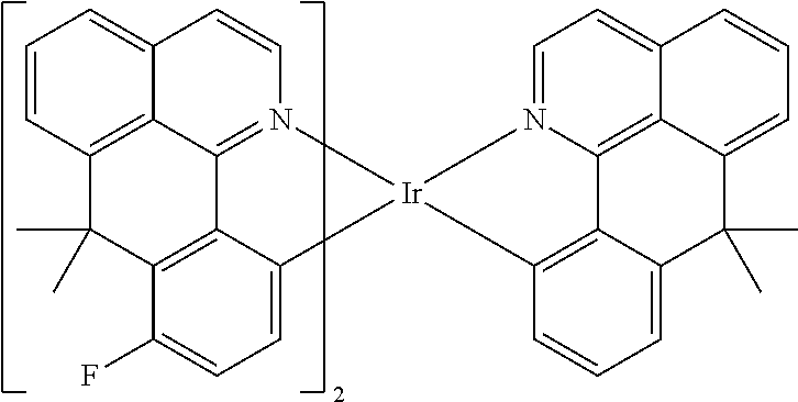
C12=CC=CC3=C1C1=N(C=C2)[Ir]2(C4=CC=C(F)C(=C14)C3(C)C)C1=C3C4=C5C(=CC=N42)C=CC=C5C(C)(C)C3=CC=C1
